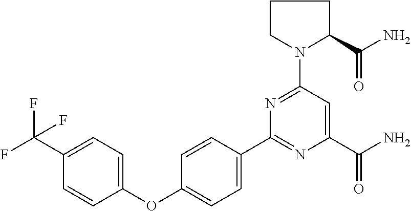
C1=CC(OC2=CC=C(C3=NC(C(N)=O)=CC(N4CCCC4C(N)=O)=N3)C=C2)=CC=C1C(F)(F)F
